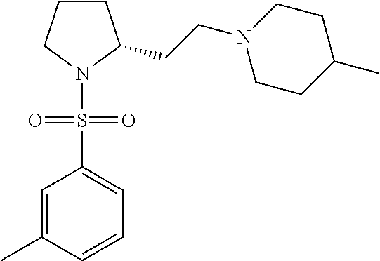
C1=C(C)C=CC=C1S(N1CCCC1CCN1CCC(C)CC1)(=O)=O
